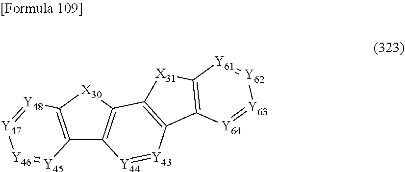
C12=C([X30]C3=C1[Y44]=[Y43]C1=C3[X31]C3=C1[Y64]=[Y63][Y62]=[Y61]3)[Y48]=[Y47][Y46]=[Y45]2
